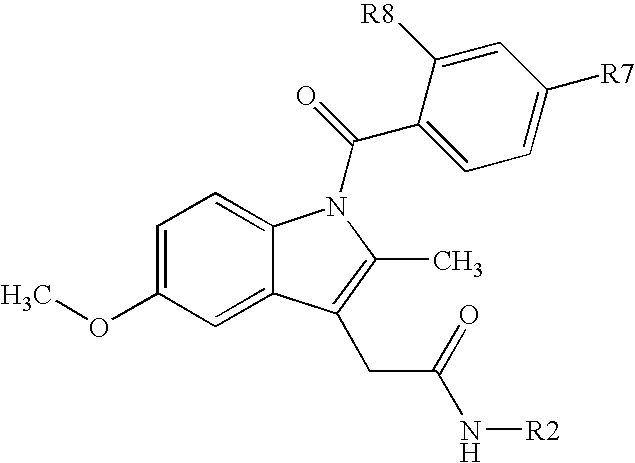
C1=C(OC)C=C2C(=C1)N(C(=O)C1=CC=C([R7])C=C1[R8])C(C)=C2CC(N[R2])=O
